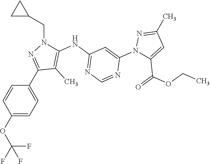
C1(OC(F)(F)F)=CC=C(C2=NN(CC3CC3)C(NC3=NC=NC(N4C(C(=O)OCC)=CC(C)=N4)=C3)=C2C)C=C1
